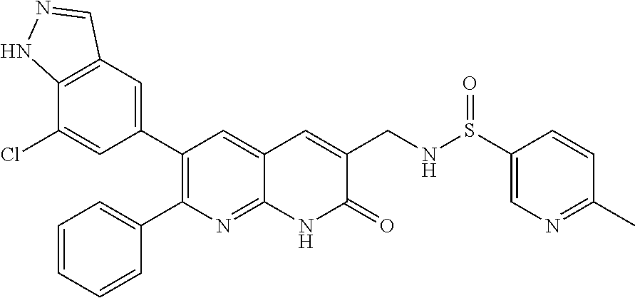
C12=C(C=C(C3=C(C4=CC=CC=C4)N=C4C(=C3)C=C(CNS(C3=CN=C(C)C=C3)=O)C(=O)N4)C=C1Cl)C=NN2
